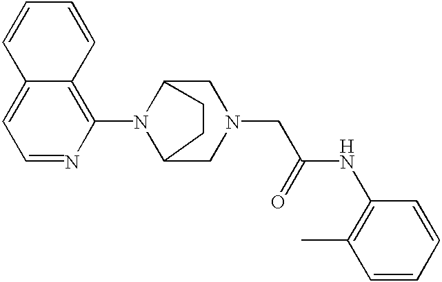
C1=CC2=C(N3C4CN(CC(=O)NC5=C(C)C=CC=C5)CC3CC4)N=CC=C2C=C1
